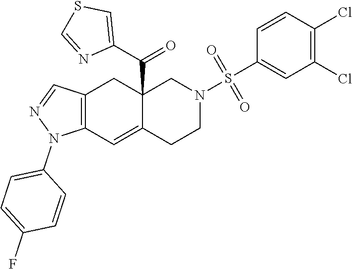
C12(C(C3=CSC=N3)=O)C(=CC3=C(C1)C=NN3C1=CC=C(F)C=C1)CCN(S(=O)(=O)C1=CC(Cl)=C(Cl)C=C1)C2
